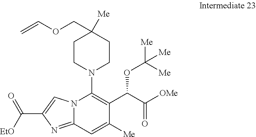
N12C(=NC(C([EtO])=O)=C1)C=C([Me])C(C(C([OMe])=O)OC([Me])([Me])[Me])=C2N1CCC([Me])(COC=C)CC1
